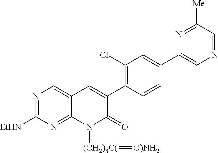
N1=C([EtHN])N=C2C(=C1)C=C(C1=C(Cl)C=C(C3=CN=CC([Me])=N3)C=C1)C(=O)N2[(CH2)3C(]=[O)NH2]
